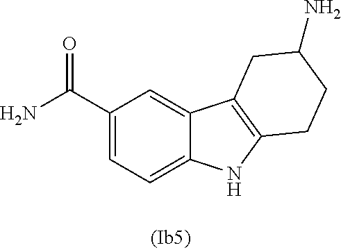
NC(C1=CC=C2C(=C1)C1=C(N2)CCC(N)C1)=O
